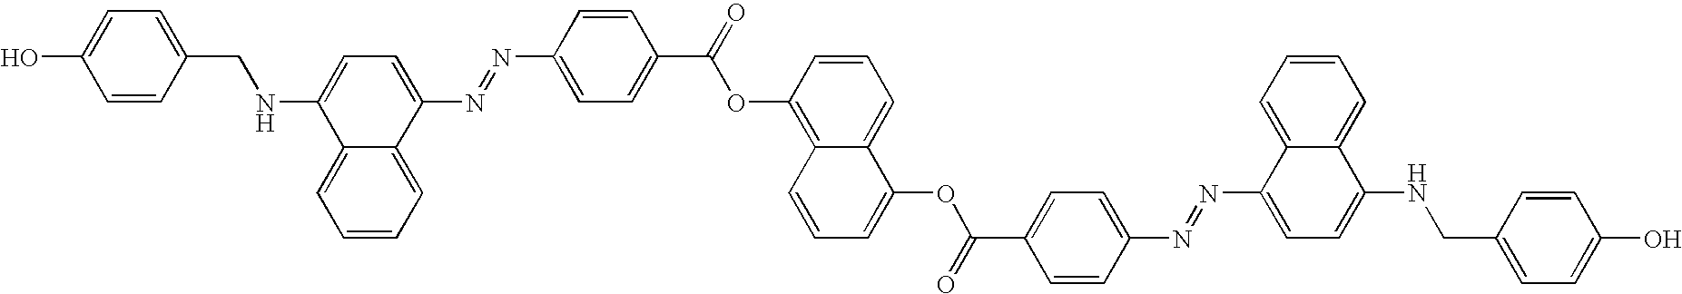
OC1=CC=C(CNC2=CC=C(N=NC3=CC=C(C(=O)OC4=C5C(=CC=C4)C(OC(=O)C4=CC=C(N=NC6=CC=C(NCC7=CC=C(O)C=C7)C7=CC=CC=C67)C=C4)=CC=C5)C=C3)C3=CC=CC=C23)C=C1
